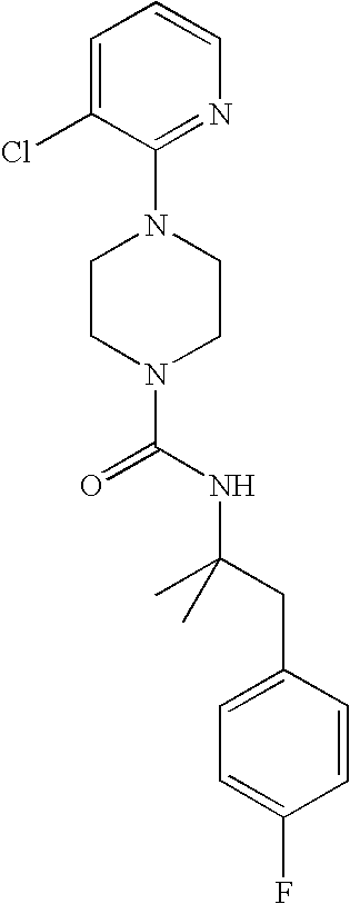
N1(C(NC(CC2=CC=C(F)C=C2)(C)C)=O)CCN(C2=NC=CC=C2Cl)CC1
